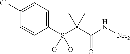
C1=CC(Cl)=CC=C1S(C(C(NN)=O)(C)C)(O)O
